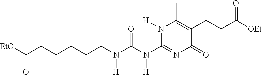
C(CCN([H])C(=O)N([H])C1=NC(=O)C(CCC([OEt])=O)=C(C)N1[H])CCC([EtO])=O
